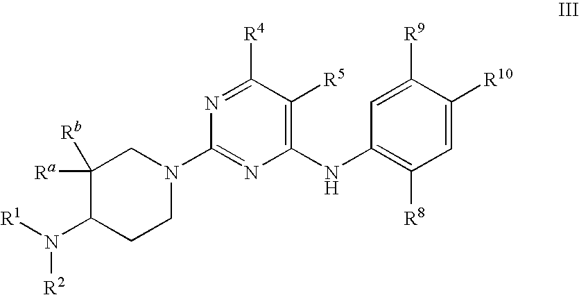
C1([Rb])([Ra])C(N([R1])[R2])CCN(C2=NC(NC3=C([R8])C=C([R10])C([R9])=C3)=C([R5])C([R4])=N2)C1
